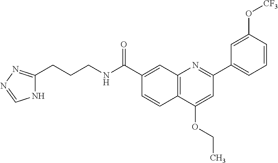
C1(C(NCCCC2=NN=CN2)=O)=CC2=C(C=C1)C(OCC)=CC(C1=CC=CC(O[CF3])=C1)=N2
